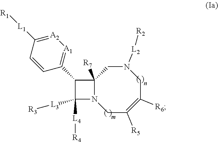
C12([R7])N(CC([R5])=C([R6])CN([L2][R2])C1)C([L4][R4])([L3][R3])C2C1=[A1][A2]=C([L1][R1])C=C1
